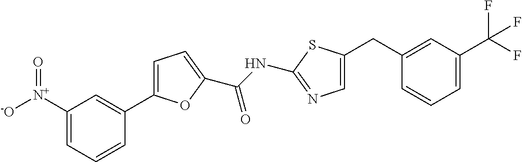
C1(CC2=CN=C(NC(C3=CC=C(C4=CC([N+]([-O])=O)=CC=C4)O3)=O)S2)=CC(C(F)(F)F)=CC=C1
